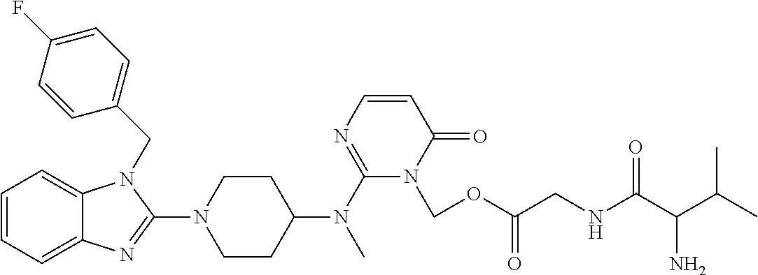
C1=CC=C2C(=C1)N(CC1=CC=C(F)C=C1)C(N1CCC(N(C3=NC=CC(=O)N3COC(CNC(C(N)C(C)C)=O)=O)C)CC1)=N2
